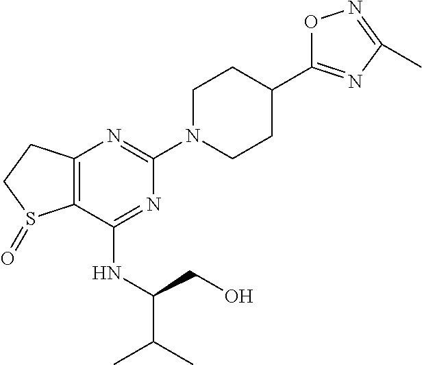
C12=C(C(NC(CO)C(C)C)=NC(N3CCC(C4=NC(C)=NO4)CC3)=N1)S(=O)CC2
